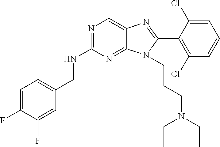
C1=C(F)C(F)=CC(CNC2=NC=C3C(=N2)N(CCCN(CC)CC)C(C2=C(Cl)C=CC=C2Cl)=N3)=C1
